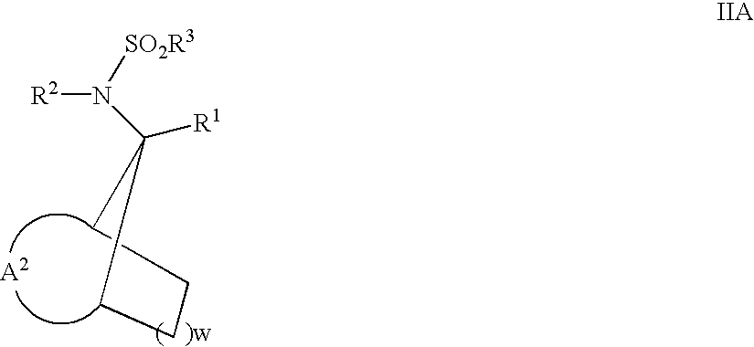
[R2]N([SO2R3])C1([R1])CCCC1
